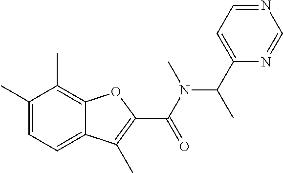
C1(C)=CC=C2C(=C1C)OC(C(N(C(C1=CC=NC=N1)C)C)=O)=C2C
